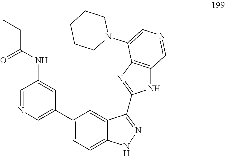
C1=NC=C(C2=CC=C3C(=C2)C(C2=NC4=C(N2)C=NC=C4N2CCCCC2)=NN3)C=C1NC(CC)=O
